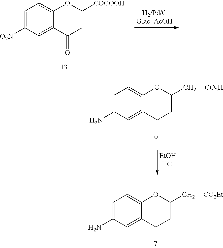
C1=C(N)C=C2C(=C1)OC(C[CO2Et])CC2.C1=C([O2N])C=C2C(=C1)OC([COCOOH])CC2=O.C1=C(N)C=C2C(=C1)OC(C[CO2H])CC2
